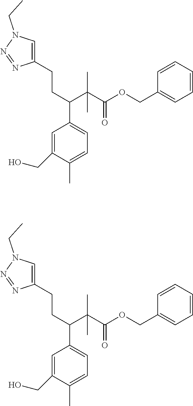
C1=C(CO)C(C)=CC=C1C(C(C(OCC1=CC=CC=C1)=O)(C)C)CCC1=CN(CC)N=N1.C1=C(CO)C(C)=CC=C1C(C(C(OCC1=CC=CC=C1)=O)(C)C)CCC1=CN(CC)N=N1
